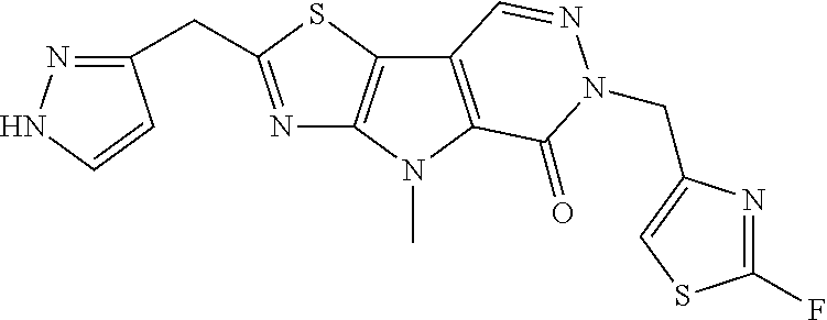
N1=C(CC2=NNC=C2)SC2=C1N(C)C1=C2C=NN(CC2=CSC(F)=N2)C1=O
